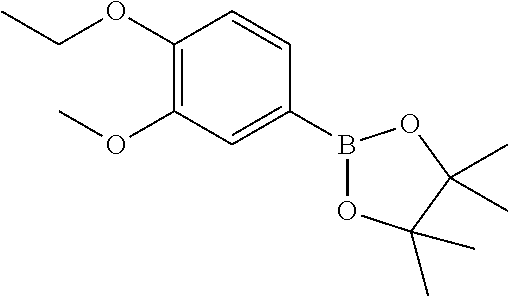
B1(C2=CC(OC)=C(OCC)C=C2)OC(C)(C)C(C)(C)O1
